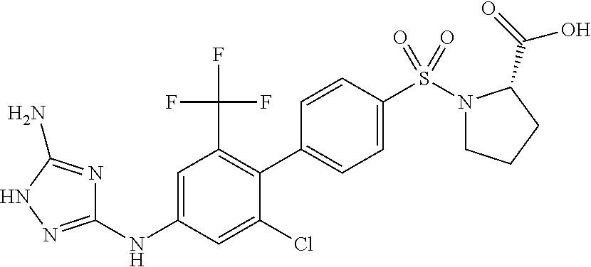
C1(NC2=CC(C(F)(F)F)=C(C3=CC=C(S(=O)(=O)N4CCCC4C(=O)O)C=C3)C(Cl)=C2)=NNC(N)=N1
